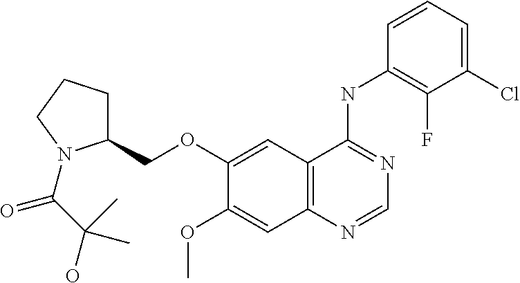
C12=C(N=CN=C1NC1=C(F)C(Cl)=CC=C1)C=C(OC)C(OCC1CCCN1C(C(O)(C)C)=O)=C2
